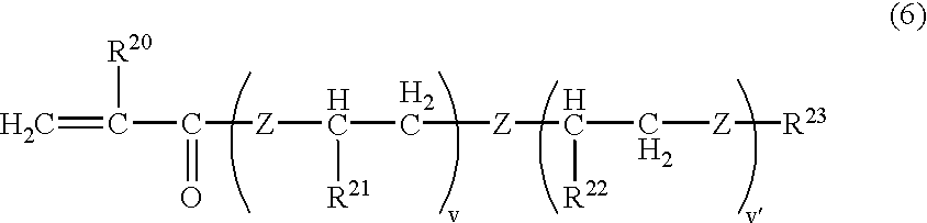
C=C(C([Z]C(C[Z]C(C[Z][R23])[R22])[R21])=O)[R20]
